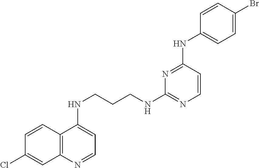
C1=CC2=C(C=C1Cl)N=CC=C2NCCCNC1=NC=CC(NC2=CC=C(Br)C=C2)=N1
